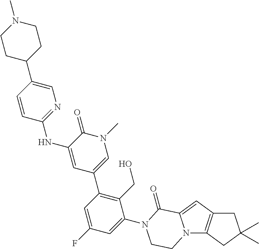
N12C3=C(C=C1C(=O)N(C1=CC(F)=CC(C4=CN(C)C(=O)C(NC5=NC=C(C6CCN(C)CC6)C=C5)=C4)=C1CO)CC2)CC(C)(C)C3
